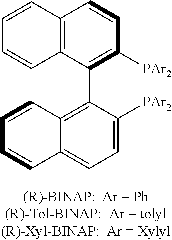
C1=CC2=C(C=C1)C(C1=C3C(=CC=C1[PAr2])C=CC=C3)=C([PAr2])C=C2
